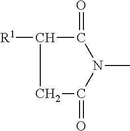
C1C(=O)N(C)C(=O)C1[R1]
